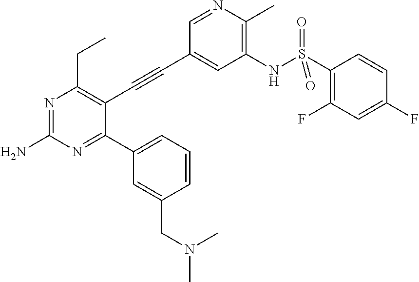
N1=C(N)N=C(C2=CC=CC(CN(C)C)=C2)C(C#CC2=CC(NS(C3=C(F)C=C(F)C=C3)(=O)=O)=C(C)N=C2)=C1CC
